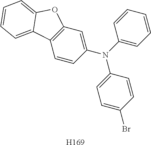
N(C1=CC=C(Br)C=C1)(C1=CC=CC=C1)C1=CC2=C(C=C1)C1=CC=CC=C1O2.[H169]
